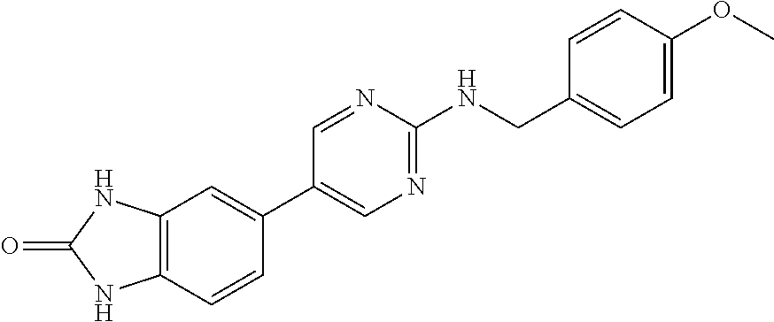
C12=C(C=CC(C3=CN=C(NCC4=CC=C(OC)C=C4)N=C3)=C1)NC(=O)N2
